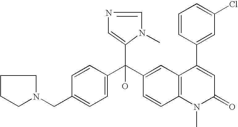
C1=C(CN2CCCC2)C=CC(C(C2=CC3=C(C=C2)N(C)C(=O)C=C3C2=CC(Cl)=CC=C2)(C2=CN=CN2C)O)=C1
